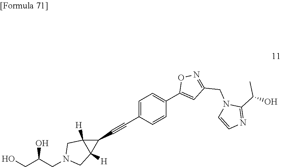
C1=C(C#CC2C3([H])C2([H])CN(CC(CO)O)C3)C=CC(C2=CC(CN3C=CN=C3C(O)C)=NO2)=C1
